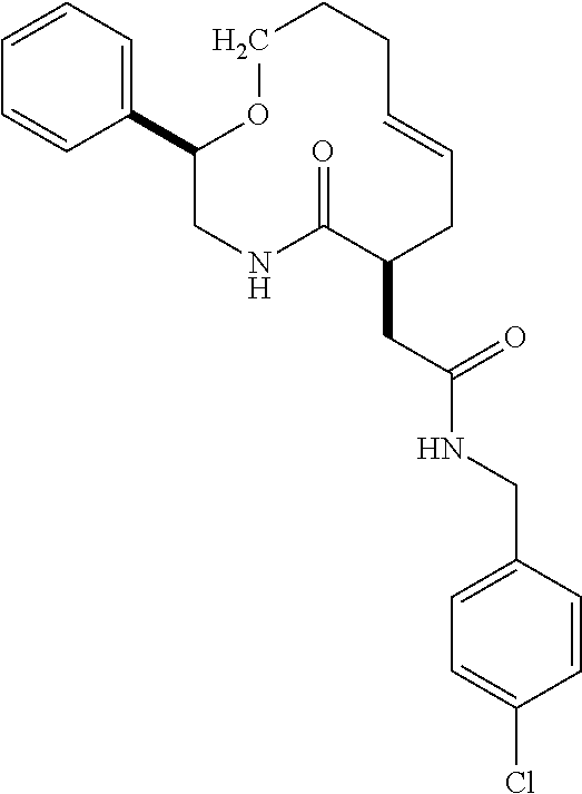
C1=CC=C(C2CNC(=O)C(CC(NCC3=CC=C(Cl)C=C3)=O)CC=CCCCO2)C=C1
